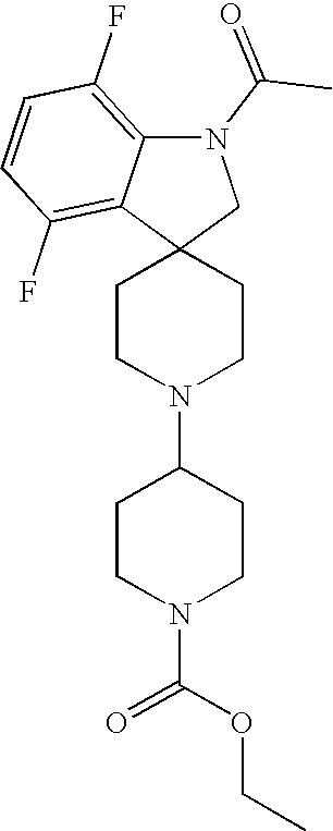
C1CN(C2CCN(C(OCC)=O)CC2)CCC12CN(C(C)=O)C1=C(F)C=CC(F)=C21
